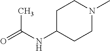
C1C(NC(=O)C)CCN(C)C1
